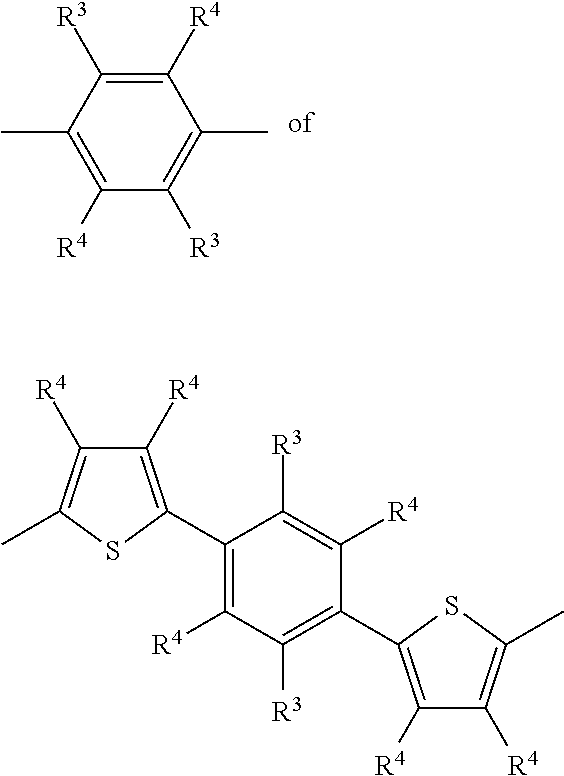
C1(C)=C([R4])C([R3])=C(C)C([R4])=C1[R3].C1([R4])=C(C2=C([R4])C([R3])=C(C3=C([R4])C([R4])=C(C)S3)C([R4])=C2[R3])SC(C)=C1[R4]
